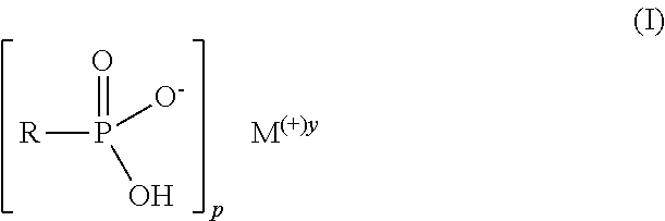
[R]P(=O)([O-])O
